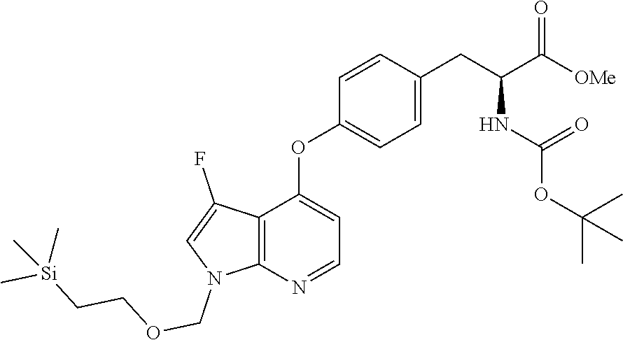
C1=CC(CC(C([OMe])=O)NC(OC(C)(C)C)=O)=CC=C1OC1=CC=NC2=C1C(F)=CN2COCC[Si](C)(C)C
